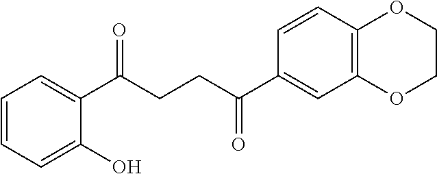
C(CCC(C1=CC2=C(C=C1)OCCO2)=O)(=O)C1=CC=CC=C1O
